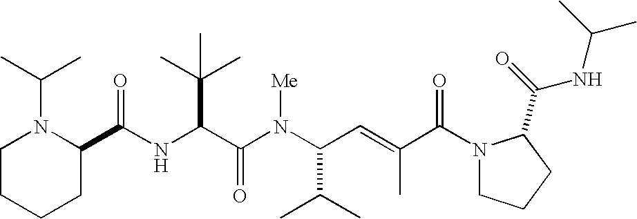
N(C(C(N(C(C(C)C)C=C(C)C(N1CCCC1C(=O)NC(C)C)=O)[Me])=O)C(C)(C)C)C(C1N(C(C)C)CCCC1)=O
